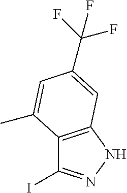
C12=C(NN=C1I)C=C(C(F)(F)F)C=C2C
